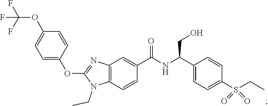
C12=C(N(CC)C(OC3=CC=C(OC(F)(F)F)C=C3)=N1)C=CC(C(NC(C1=CC=C(S(CC)(=O)=O)C=C1)CO)=O)=C2
